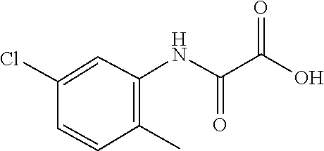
C1(NC(=O)C(=O)O)=C(C)C=CC(Cl)=C1
